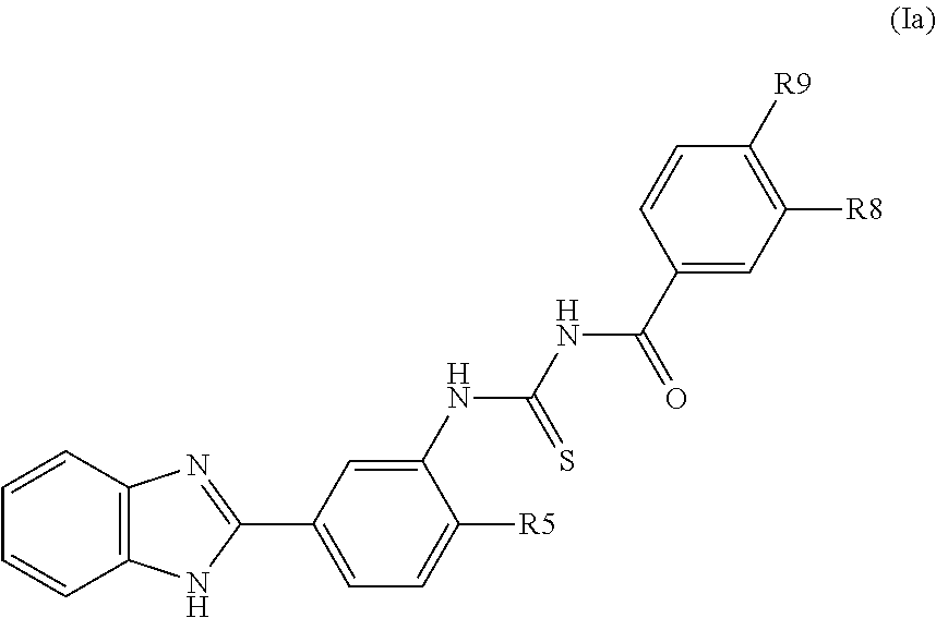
C1(NC(NC(C2=CC([R8])=C([R9])C=C2)=O)=S)=CC(C2=NC3=C(N2)C=CC=C3)=CC=C1[R5]
